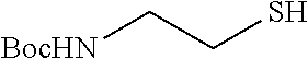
[BocHN]CCS
